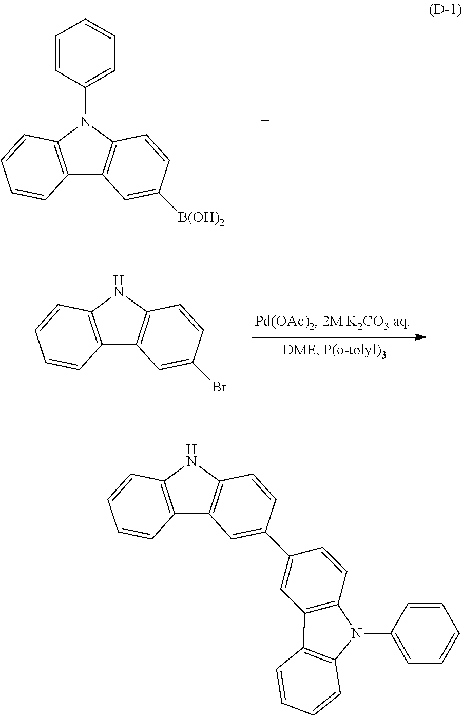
C12=C(N(C3=CC=CC=C3)C3=C1C=C([B(OH)2])C=C3)C=CC=C2.C12=C(NC3=C1C=C(Br)C=C3)C=CC=C2.C12=C(NC3=C1C=C(C1=CC4=C(C=C1)N(C1=CC=CC=C1)C1=C4C=CC=C1)C=C3)C=CC=C2
